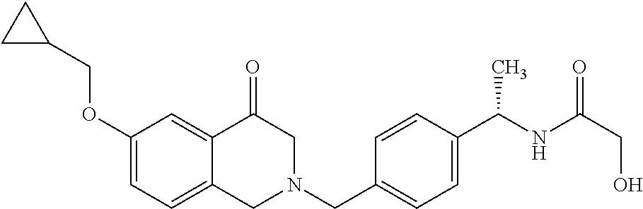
C1(OCC2CC2)=CC=C2C(=C1)C(=O)CN(CC1=CC=C(C(NC(=O)CO)C)C=C1)C2
